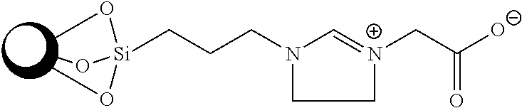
C1=[N+](CC([O-])=O)CCN1CCC[Si](OC)(OC)OC
